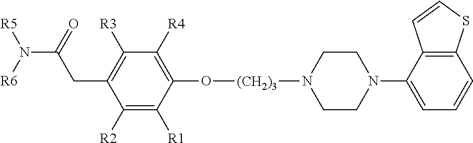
C12=C(C(N3CCN([(CH2)3]OC4=C([R4])C([R3])=C(CC(=O)N([R6])[R5])C([R2])=C4[R1])CC3)=CC=C1)C=CS2
